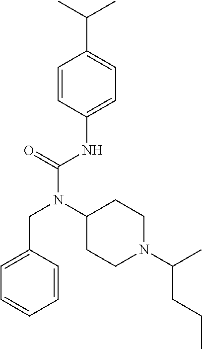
C1=C(CN(C(NC2=CC=C(C(C)C)C=C2)=O)C2CCN(C(CCC)C)CC2)C=CC=C1
